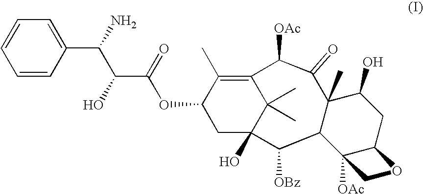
C1C2(O)C(C)(C)C(=C(C)C1OC(C(O)C(N)C1=CC=CC=C1)=O)C([OAc])C(=O)C1(C)C(C2[OBz])C2([OAc])C(CC1O)OC2
